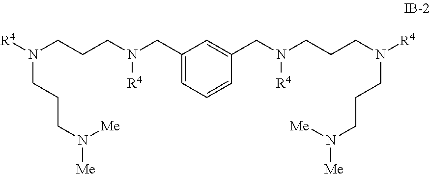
C1(CN([R4])CCCN([R4])CCCN([Me])[Me])=CC=CC(CN([R4])CCCN(CCCN([Me])[Me])[R4])=C1
